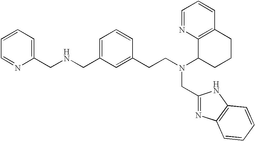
N1=CC=CC=C1CNCC1=CC=CC(CCN(C2CCCC3=C2N=CC=C3)CC2=NC3=C(N2)C=CC=C3)=C1
